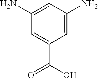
C1=C(N)C=C(N)C=C1C(O)=O
